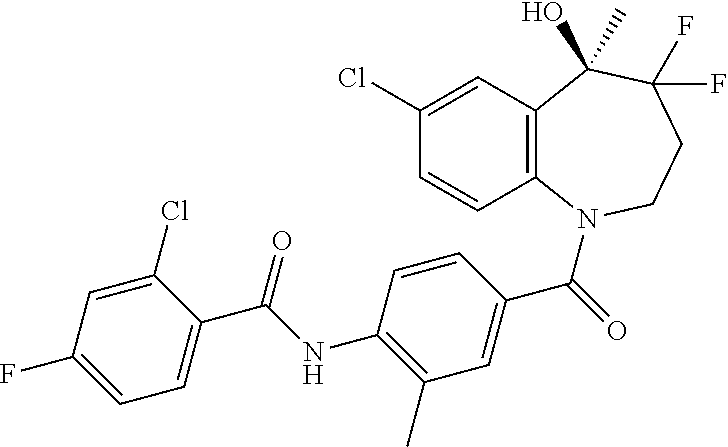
C12=C(N(C(=O)C3=CC(C)=C(NC(C4=CC=C(F)C=C4Cl)=O)C=C3)CCC(F)(F)C1(C)O)C=CC(Cl)=C2
